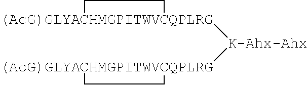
[(AcG)GLYACHMGPITWVCQPLRG]1([K-Ahx-Ahx][(AcG)GLYACHMGPITWVCQPLRG]2CC2)CC1
